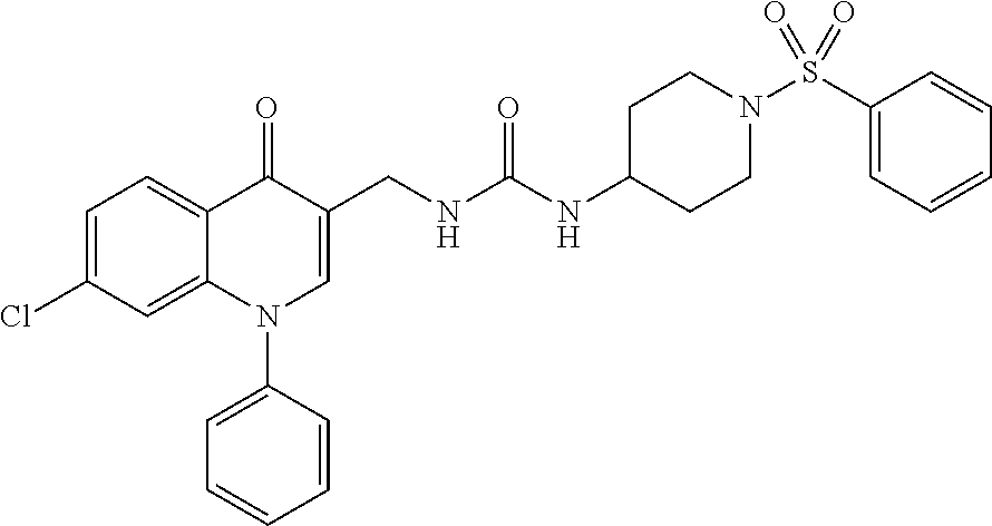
C1=C(Cl)C=C2C(=C1)C(=O)C(CNC(NC1CCN(S(C3=CC=CC=C3)(=O)=O)CC1)=O)=CN2C1=CC=CC=C1
